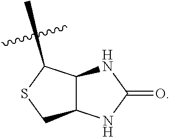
C12C(NC(=O)N1)C(C)SC2
